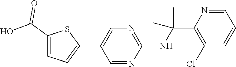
C1(C2=CN=C(NC(C)(C)C3=C(Cl)C=CC=N3)N=C2)=CC=C(C(O)=O)S1
